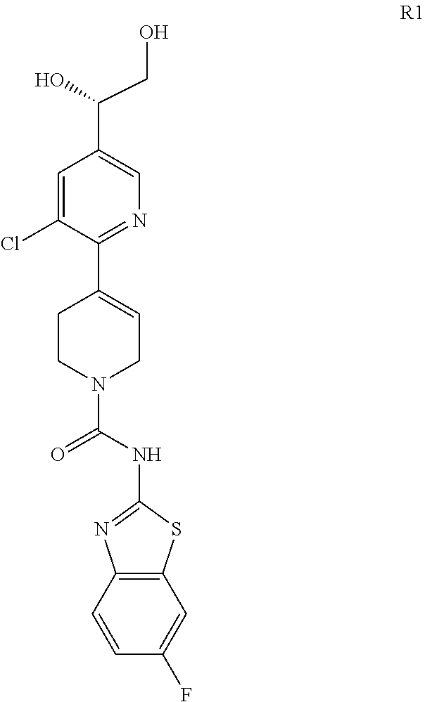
C1=C(Cl)C(C2=CCN(C(=O)NC3=NC4=C(S3)C=C(F)C=C4)CC2)=NC=C1C(CO)O
